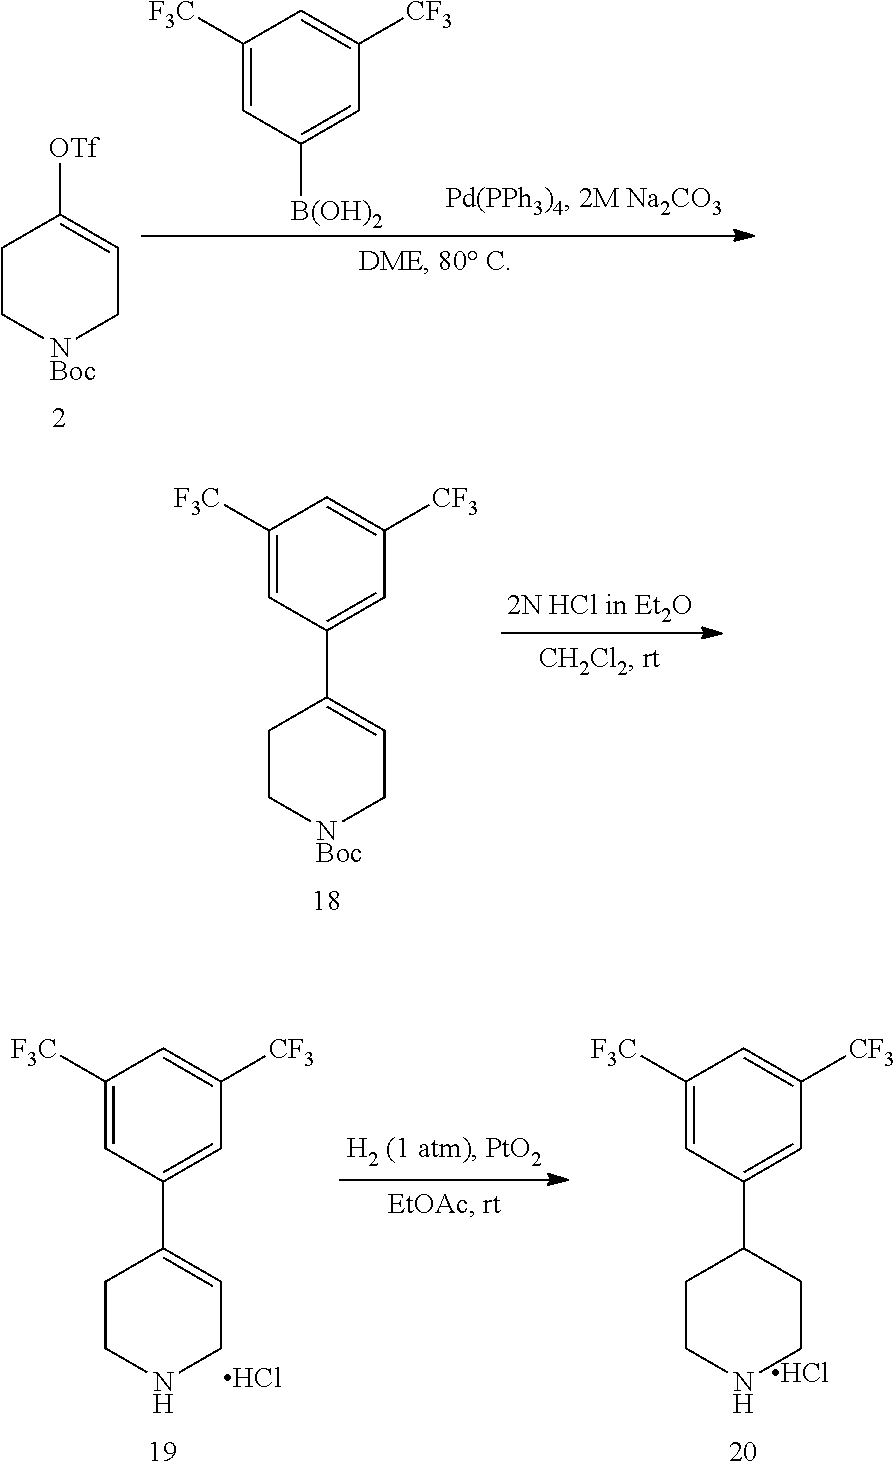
C1C[NBoc]CC=C1[OTf].C1([F3C])=CC([B(OH)2])=CC([CF3])=C1.C1C[NBoc]CC=C1C1=CC([CF3])=CC([F3C])=C1.Cl.C1CNCC=C1C1=CC([CF3])=CC([F3C])=C1.Cl.C1CNCCC1C1=CC([CF3])=CC([F3C])=C1
